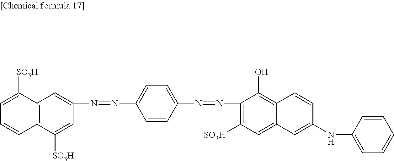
C1(N=NC2=CC=C(N=NC3=C([SO3H])C=C4C(=C3O)C=CC(NC3=CC=CC=C3)=C4)C=C2)=CC2=C(C([SO3H])=C1)C=CC=C2[SO3H]
